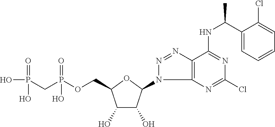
C1(O)C(O)C(N2C3=C(N=N2)C(NC(C2=CC=CC=C2Cl)C)=NC(Cl)=N3)OC1COP(CP(O)(=O)O)(=O)O
